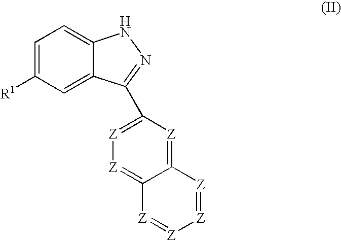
[R1]C1=CC=C2C(=C1)C(C1=[Z][Z]=C3C(=[Z]1)[Z]=[Z][Z]=[Z]3)=NN2
